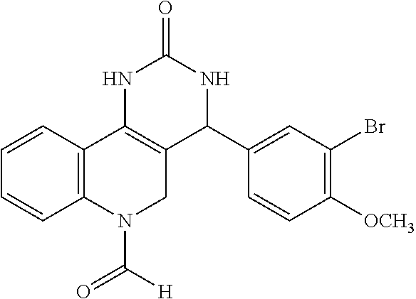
C12=C(C=CC=C1)C1=C(CN2C([H])=O)C(C2=CC(Br)=C([OCH3])C=C2)NC(=O)N1
